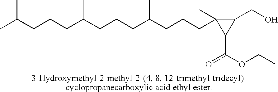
CC(CCCC(CCCC(CCCC1(C)C(CO)C1C(=O)OCC)C)C)C
